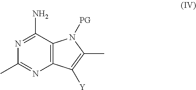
N1=C(N)C2=C(N=C1C)C([Y])=C(C)N2[PG]
